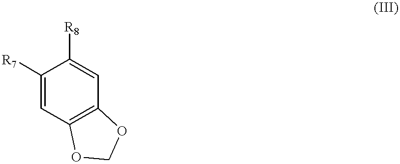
C1([R7])=CC2=C(C=C1[R8])OCO2
